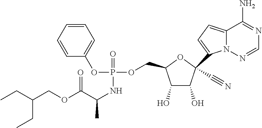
C1(O)C(O)C(C#N)(C2=CC=C3N2N=CN=C3N)OC1COP(OC1=CC=CC=C1)(=O)NC(C)C(OCC(CC)CC)=O
